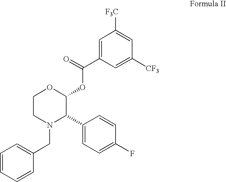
C1=C(C2N(CC3=CC=CC=C3)CCOC2OC(C2=CC([F3C])=CC([CF3])=C2)=O)C=CC(F)=C1
